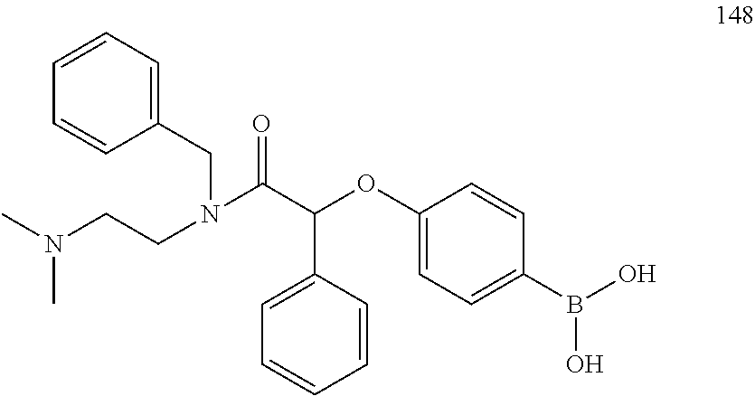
C(N(C(C(OC1=CC=C(B(O)O)C=C1)C1=CC=CC=C1)=O)CC1=CC=CC=C1)CN(C)C
